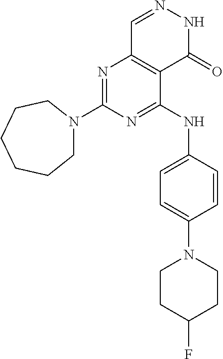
N1=C(N2CCCCCC2)N=C(NC2=CC=C(N3CCC(F)CC3)C=C2)C2=C1C=NNC2=O
